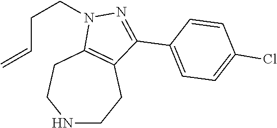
N1CCC2=C(CC1)N(CCC=C)N=C2C1=CC=C(Cl)C=C1
